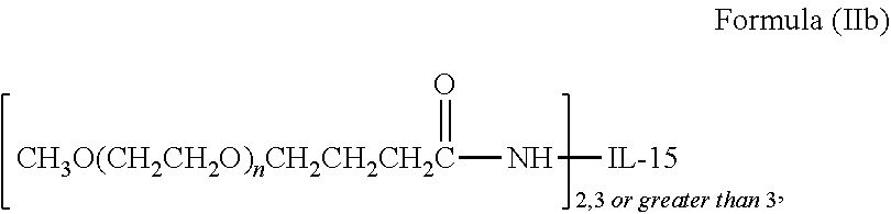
[CH3O(CH2CH2O)nCH2CH2CH2C](N[IL-15])=O
